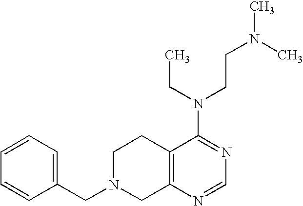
C1=CC=C(CN2CC3=C(CC2)C(N(CC)CCN(C)C)=NC=N3)C=C1
